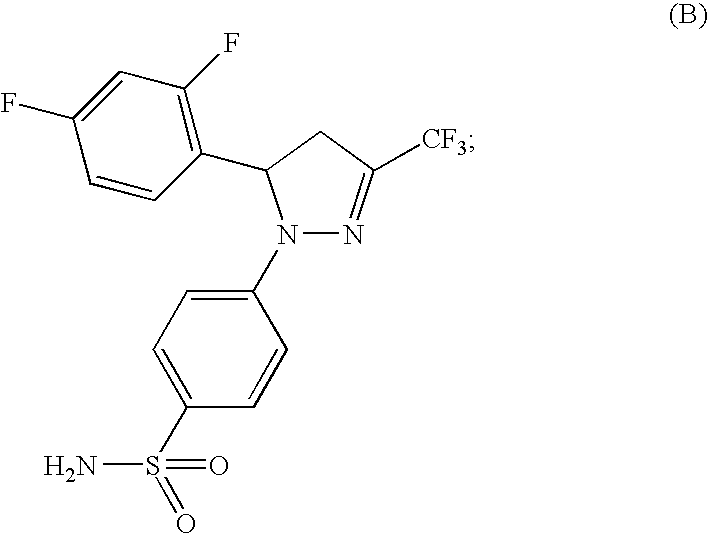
N1(C2=CC=C(S(=O)(N)=O)C=C2)N=C([CF3])CC1C1=C(F)C=C(F)C=C1
